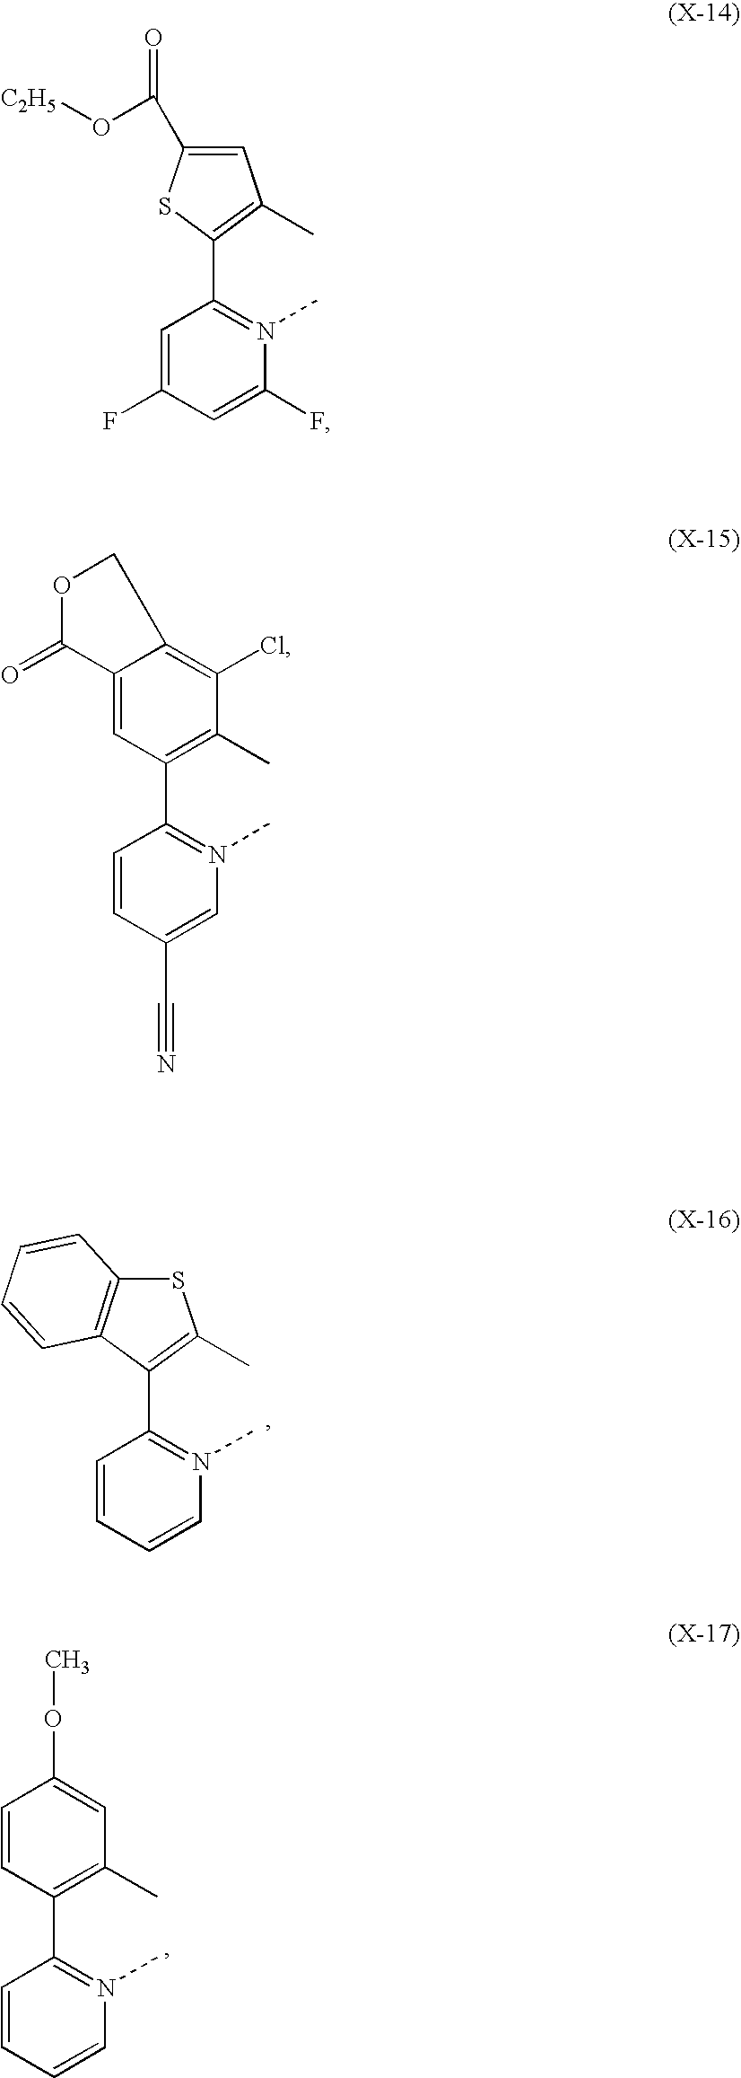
S1C2=C(C(C3=N(C)C=CC=C3)=C1C)C=CC=C2.C1=CC(C2=N(C)C=CC=C2)=C(C)C=C1OC.C1=C(C(=O)O[C2H5])SC(C2=N(C)C(F)=CC(F)=C2)=C1C.C12=CC(C3=N(C)C=C(C#N)C=C3)=C(C)C(Cl)=C1COC2=O
